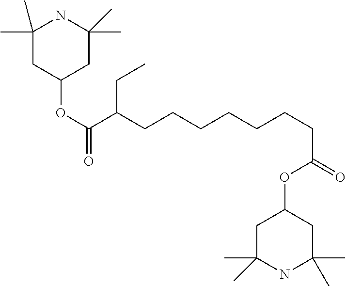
C1C(C)(C)NC(C)(C)CC1OC(CCCCCCCC(C(=O)OC1CC(C)(C)NC(C)(C)C1)CC)=O
